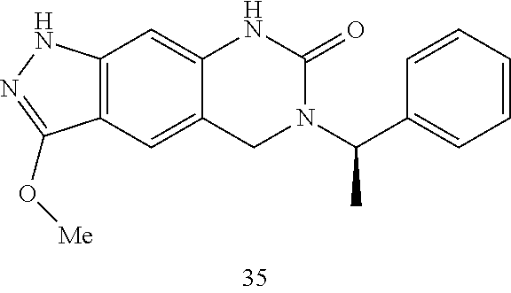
C12=C(C=C3C(=C1)NC(=O)N(C(C)C1=CC=CC=C1)C3)C(O[Me])=NN2
